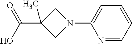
N1(C2=CC=CC=N2)CC(C(O)=O)(C)C1
